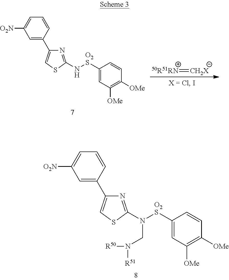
C1=C(C2=CSC(N([O2S]C3=CC([OMe])=C([OMe])C=C3)CN([R51])[R50])=N2)C=CC=C1[O2N].[50R51RN]=[CH2X].C1=C(C2=CSC(N[O2S]C3=CC([OMe])=C([OMe])C=C3)=N2)C=CC=C1[O2N]
